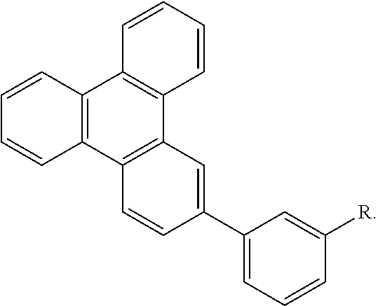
C1=CC2=C(C=C1)C1=C(C3=C2C=CC=C3)C=C(C2=CC=CC([R])=C2)C=C1
